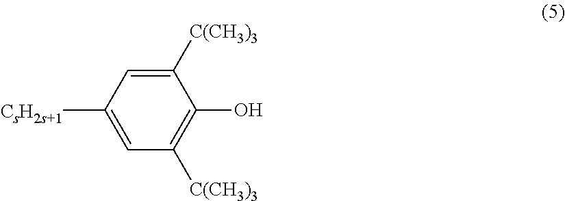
C1([C(CH3)3])=CC([CsH2s+1])=CC([C(CH3)3])=C1O
